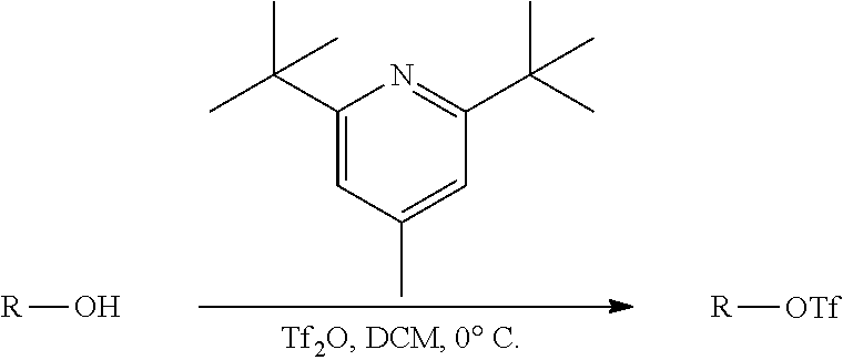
C1(C(C)(C)C)=CC(C)=CC(C(C)(C)C)=N1.[R]O.[R][OTf]
